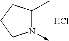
N1(->C)C(C)CCC1.Cl
